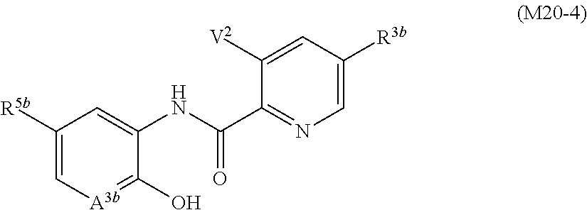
C1([R5b])=C[A3b]=C(O)C(NC(=O)C2=NC=C([R3b])C=C2[V2])=C1
